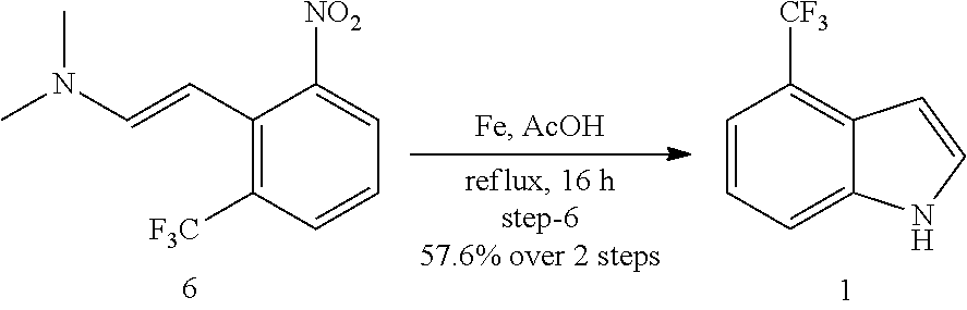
C1(C=CN(C)C)=C([F3C])C=CC=C1[NO2].C1=CC=C2C(=C1[CF3])C=CN2
